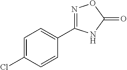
C1=C(Cl)C=CC(C2=NOC(=O)N2)=C1
